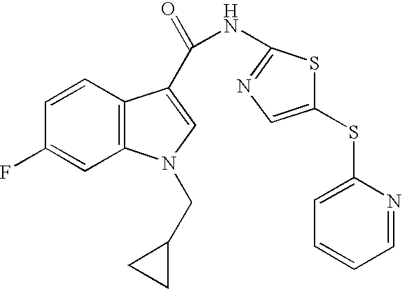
C1=CC2=C(C=C1F)N(CC1CC1)C=C2C(=O)NC1=NC=C(SC2=CC=CC=N2)S1
